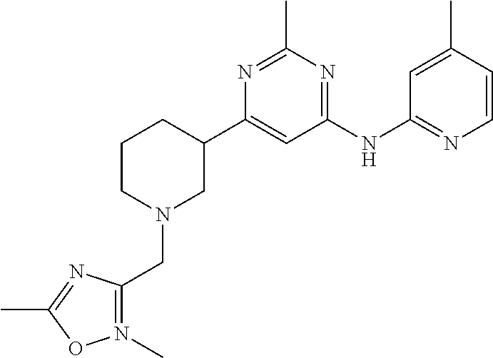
C1(NC2=NC=CC(C)=C2)=NC(C)=NC(C2CCCN(CC3=N(C)OC(C)=N3)C2)=C1
